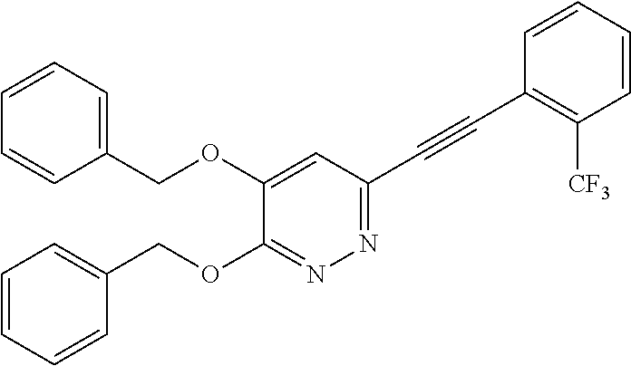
N1=C(C#CC2=C([CF3])C=CC=C2)C=C(OCC2=CC=CC=C2)C(OCC2=CC=CC=C2)=N1
